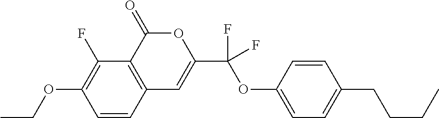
C1=CC2=C(C(F)=C1OCC)C(=O)OC(C(OC1=CC=C(CCCC)C=C1)(F)F)=C2
